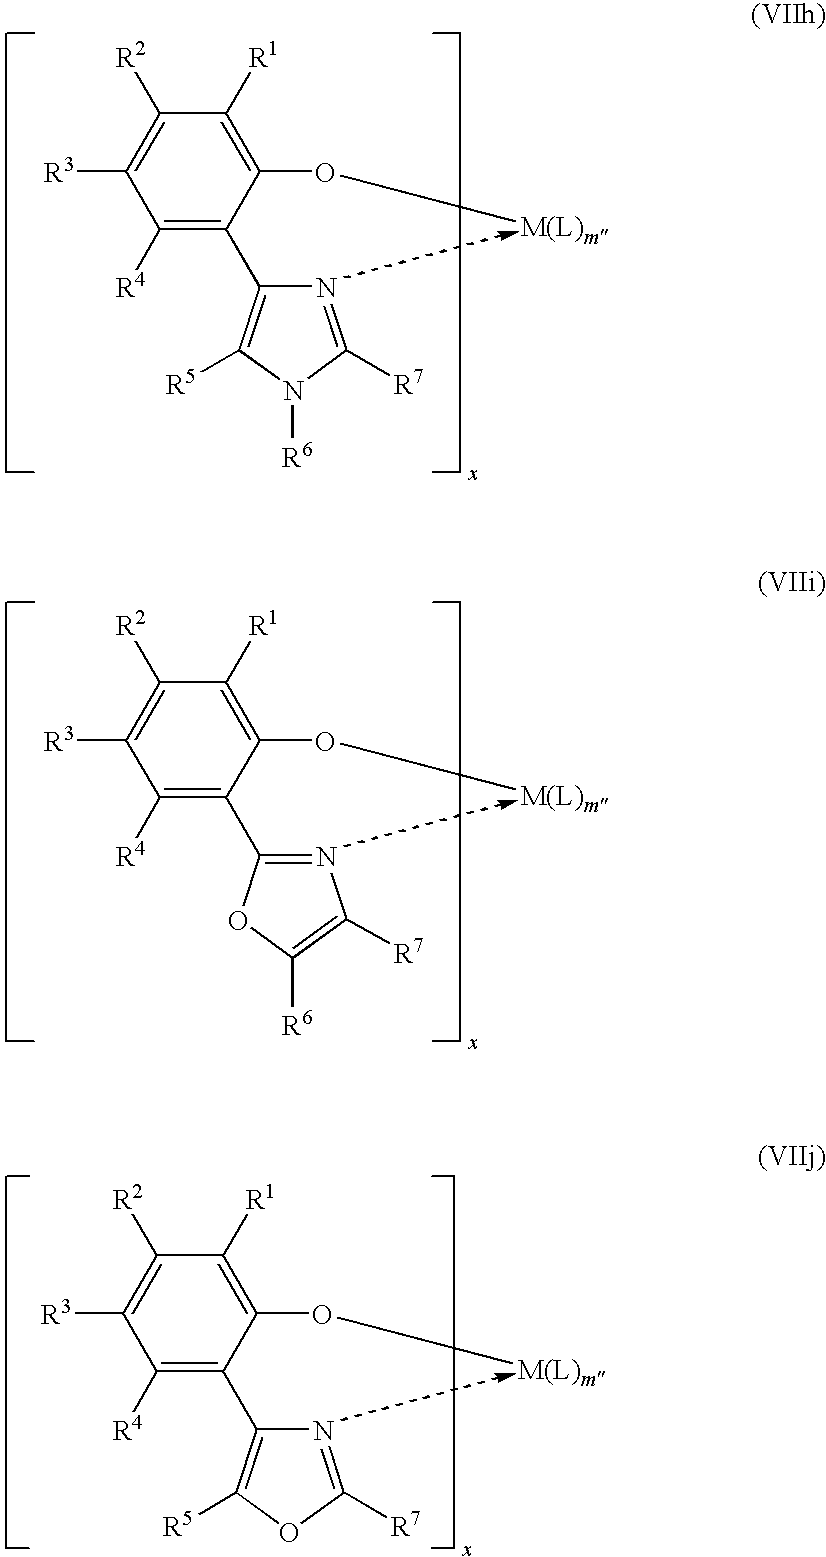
C1([R4])=C(C2=C([R5])N([R6])C([R7])=N2)C(O[M(L)m])=C([R1])C([R2])=C1[R3].C1([R4])=C(C2=NC([R7])=C([R6])O2)C(O[M(L)m])=C([R1])C([R2])=C1[R3].C1([R4])=C(C2=C([R5])OC([R7])=N2)C(O[M(L)m])=C([R1])C([R2])=C1[R3]
